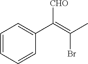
C1=CC=CC(C(=C(C)Br)[CHO])=C1
